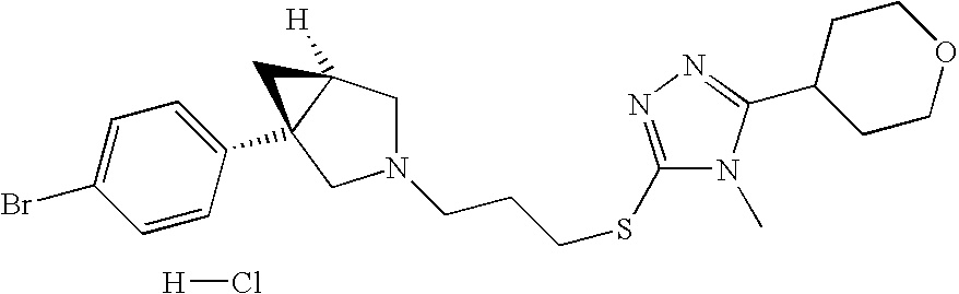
[H]Cl.N1(CCCSC2=NN=C(C3CCOCC3)N2C)CC2([H])C(C3=CC=C(Br)C=C3)(C1)C2
